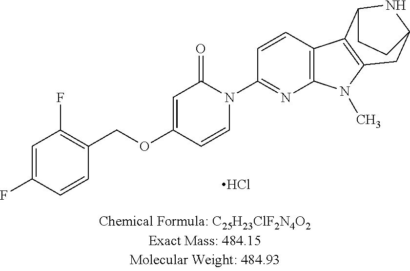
C1=C(F)C=CC(COC2=CC(=O)N(C3=NC4=C(C=C3)C3=C(N4C)CC4NC3CC4)C=C2)=C1F.Cl
